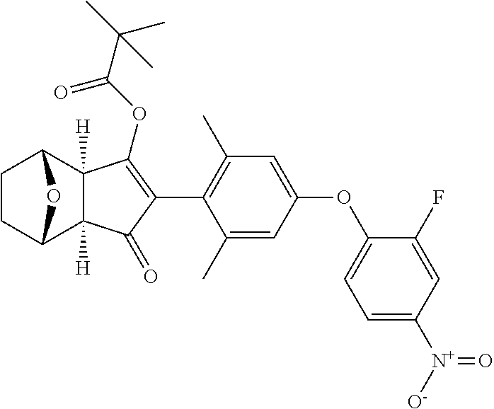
C1CC2C3([H])C([H])(C1O2)C(OC(C(C)(C)C)=O)=C(C1=C(C)C=C(OC2=CC=C([N+]([O-])=O)C=C2F)C=C1C)C3=O
